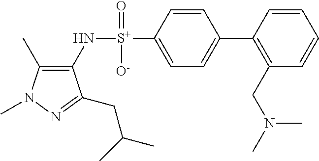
C1(C)=C(N[S+](C2=CC=C(C3=C(CN(C)C)C=CC=C3)C=C2)(=O)[O-])C(CC(C)C)=NN1C
